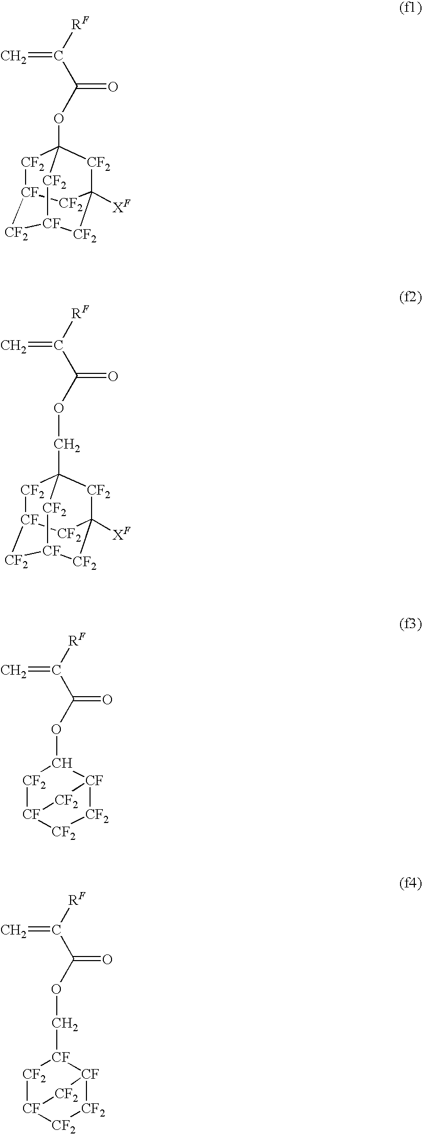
C(OC(=O)C(=C)[RF])[CF]1[CF2][CF]2[CF2][CF2][CF]1[CF2]2.C1(OC(=O)C(=C)[RF])[CF2][CF]2[CF2][CF2][CF]1[CF2]2.C(C12[CF2][CF]3[CF2][CF]([CF2]C([XF])([CF2]1)[CF2]3)[CF2]2)OC(=O)C(=C)[RF].O(C(=O)C(=C)[RF])C12[CF2][CF]3[CF2][CF]([CF2]C([XF])([CF2]1)[CF2]3)[CF2]2
